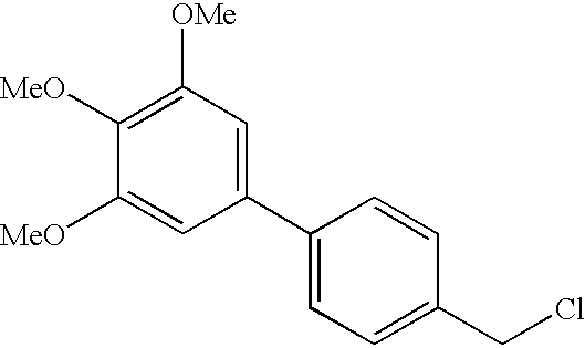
C1([OMe])=C([MeO])C([MeO])=CC(C2=CC=C(CCl)C=C2)=C1
